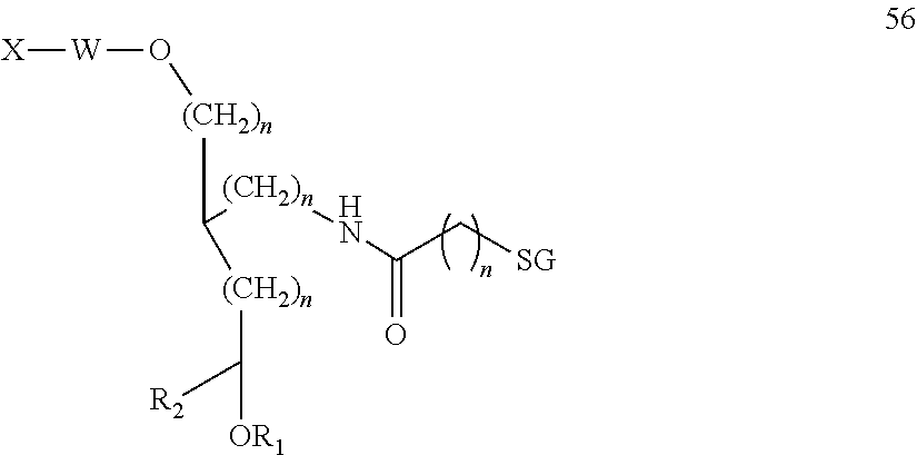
[X][W]O[(CH2)n]C([(CH2)n]C([R2])[OR1])[(CH2)n]NC(=O)C[SG]
